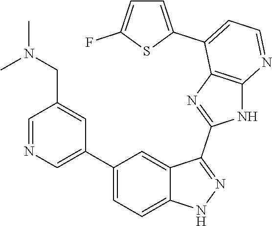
C1=NC=C(C2=CC=C3C(=C2)C(C2=NC4=C(N2)N=CC=C4C2=CC=C(F)S2)=NN3)C=C1CN(C)C
